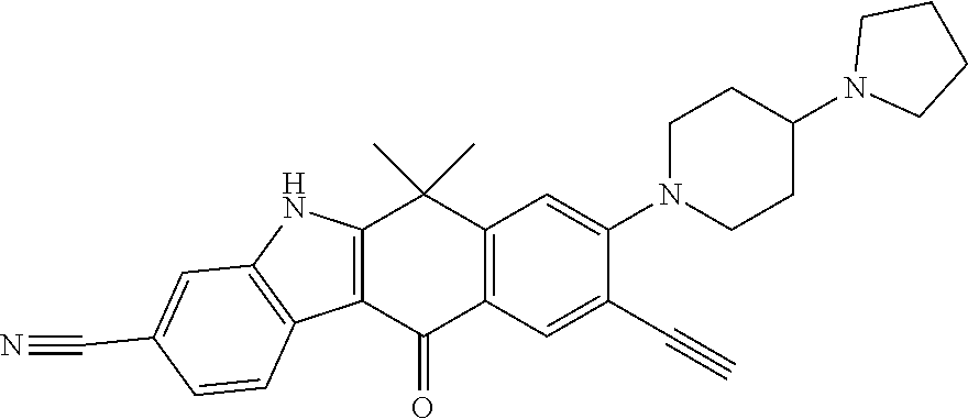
C1CN(C2=CC3=C(C=C2C#C)C(=O)C2=C(NC4=C2C=CC(C#N)=C4)C3(C)C)CCC1N1CCCC1
